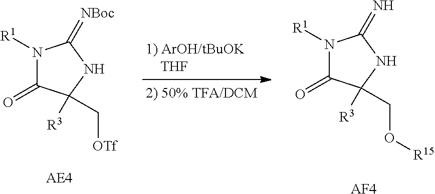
N1([R1])C(=O)C(C[OTf])([R3])NC1=[NBoc].N1([R1])C(=O)C(CO[R15])([R3])NC1=N.[AF4]
